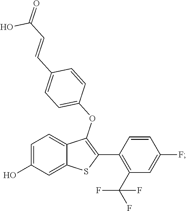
C1=C(O)C=C2C(=C1)C(OC1=CC=C(C=CC(=O)O)C=C1)=C(C1=C(C(F)(F)F)C=C(F)C=C1)S2
